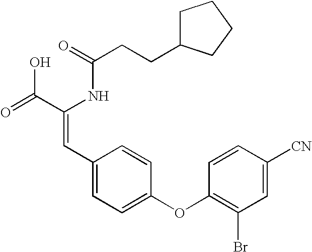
C(=O)(NC(C(=O)O)=CC1=CC=C(OC2=C(Br)C=C([CN])C=C2)C=C1)CCC1CCCC1
